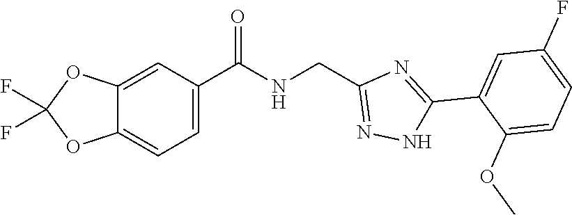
C1=C(C(NCC2=NNC(C3=CC(F)=CC=C3OC)=N2)=O)C=C2C(=C1)OC(F)(F)O2
